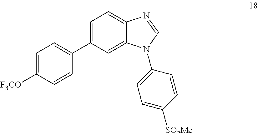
C1=C([F3CO])C=CC(C2=CC=C3C(=C2)N(C2=CC=C([SO2Me])C=C2)C=N3)=C1
